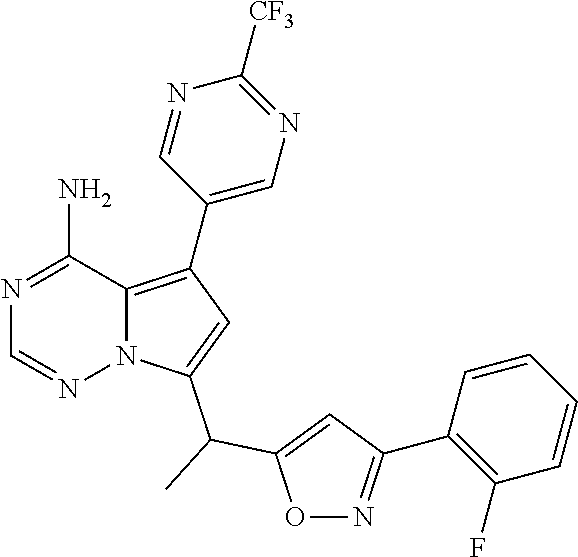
N1=C(N)C2=C(C3=CN=C([CF3])N=C3)C=C(C(C3=CC(C4=C(F)C=CC=C4)=NO3)C)N2N=C1
